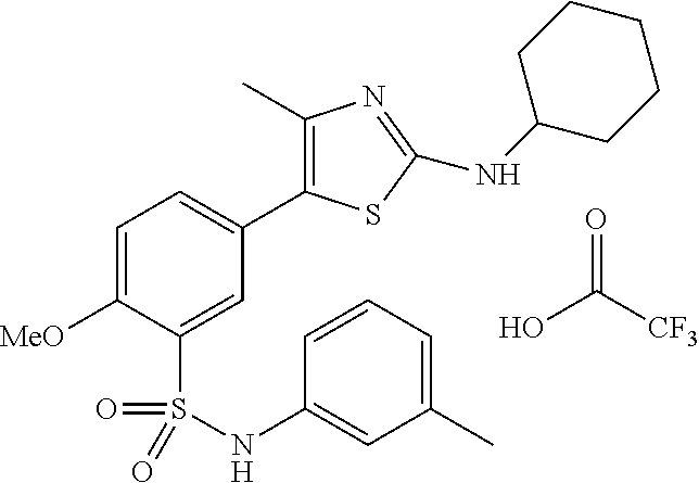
C1=C([MeO])C(S(=O)(=O)NC2=CC(C)=CC=C2)=CC(C2=C(C)N=C(NC3CCCCC3)S2)=C1.OC(=O)[CF3]
